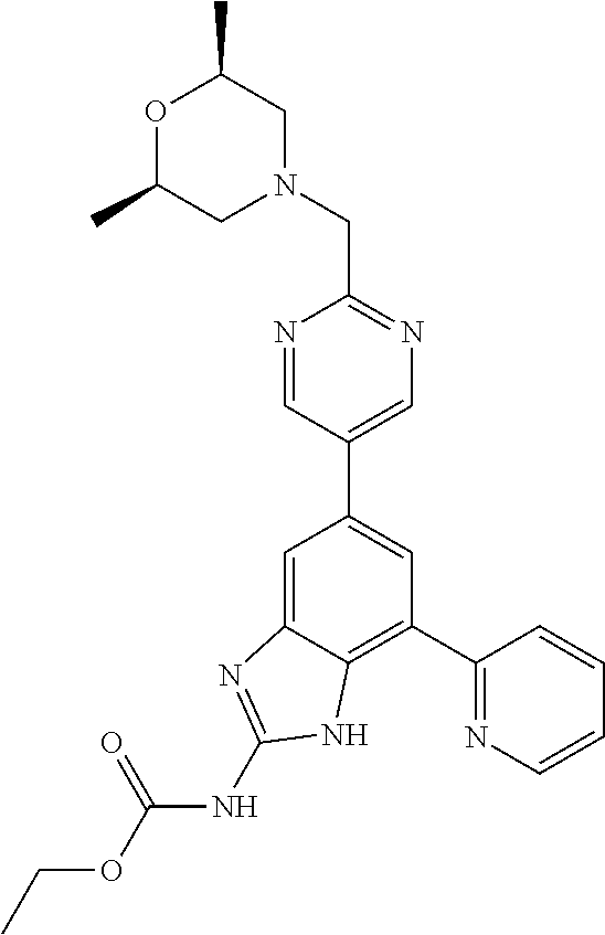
C1=C2C(=C(C3=NC=CC=C3)C=C1C1=CN=C(CN3CC(C)OC(C)C3)N=C1)NC(NC(OCC)=O)=N2
